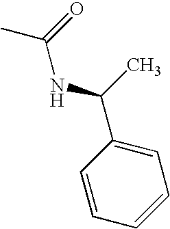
CC(=O)NC(C1=CC=CC=C1)C
